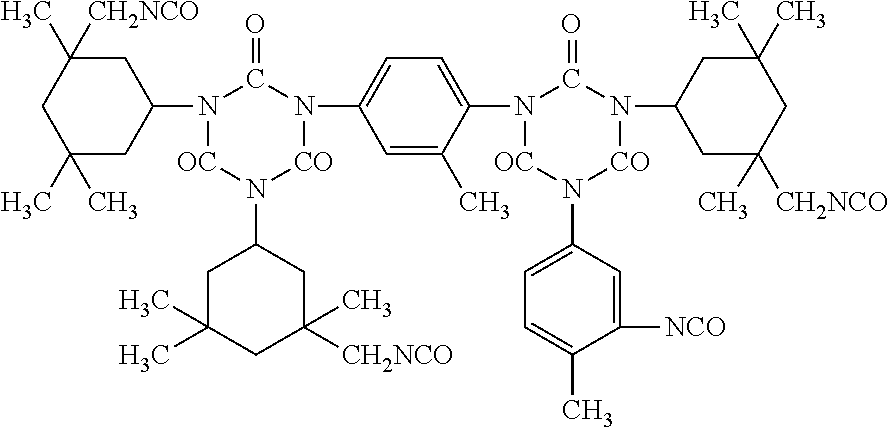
C1(C)(C)CC(N2[OC]N(C3CC(C)(C)CC(C)([CH2NCO])C3)[CO]N(C3=CC=C(N4[OC]N(C5=CC=C(C)C([NCO])=C5)[CO]N(C5CC(C)([CH2NCO])CC(C)(C)C5)C4=O)C(C)=C3)C2=O)CC(C)([CH2NCO])C1
